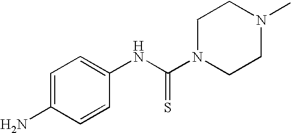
C1=C(N)C=CC(NC(N2CCN(C)CC2)=S)=C1
